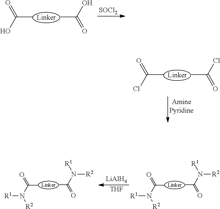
O=C(C)Cl.CC(=O)Cl.O=C(C)O.CC(=O)O.[SOCl2].N(C(C)=O)([R1])[R2].CC(N([R2])[R1])=O.N(C(C)=O)([R1])[R2].CC(N([R2])[R1])=O.[LiAlH4].[THF]
